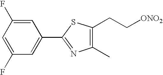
C1(C2=NC(C)=C(CC[ONO2])S2)=CC(F)=CC(F)=C1
